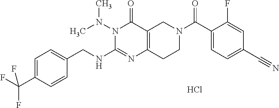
Cl.C1=C(C(F)(F)F)C=CC(CNC2=NC3=C(C(=O)N2N(C)C)CN(C(C2=CC=C(C#N)C=C2F)=O)CC3)=C1
